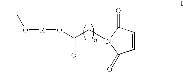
C1=CC(=O)N(CC(O[R]OC=C)=O)C1=O
